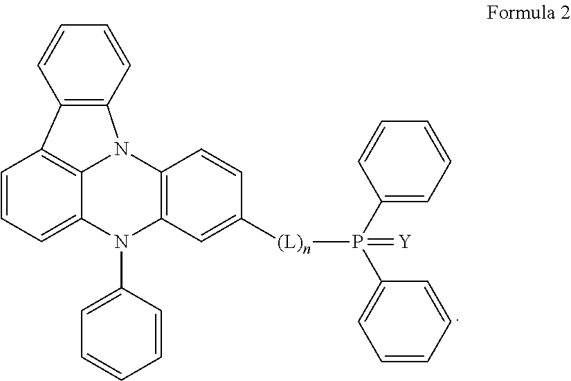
C12=C(C=CC=C1)N1C3=C2C=CC=C3N(C2=CC=CC=C2)C2=C1C=CC([(L)n]P(C1=CC=CC=C1)(C1=CC=CC=C1)=[Y])=C2
